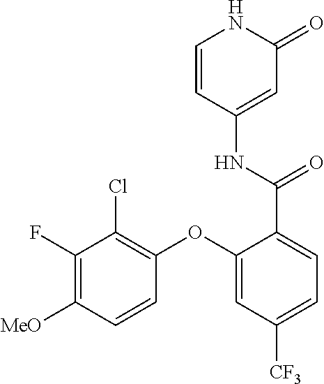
C1=CC(NC(=O)C2=CC=C([CF3])C=C2OC2=C(Cl)C(F)=C([MeO])C=C2)=CC(=O)N1
